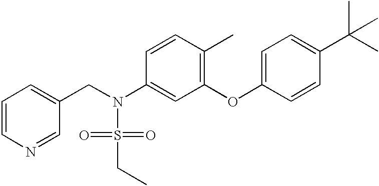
C1=CN=CC(CN(S(=O)(=O)CC)C2=CC(OC3=CC=C(C(C)(C)C)C=C3)=C(C)C=C2)=C1
